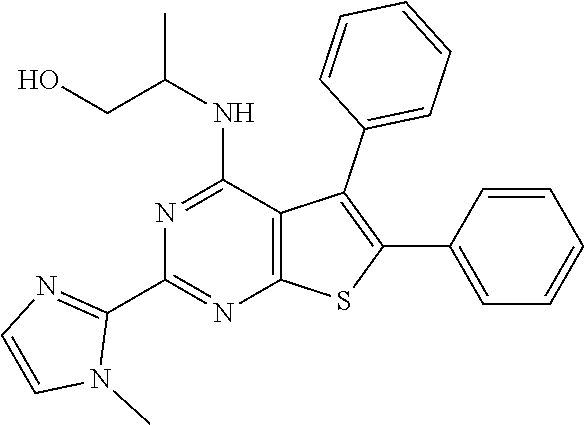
C1(C2=NC3=C(C(NC(CO)C)=N2)C(C2=CC=CC=C2)=C(C2=CC=CC=C2)S3)=NC=CN1C
